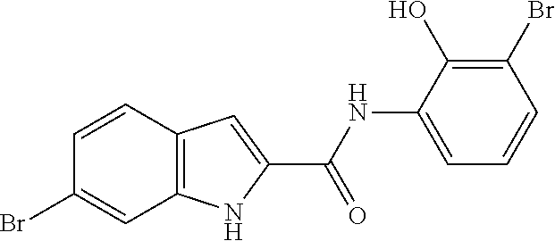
C1(Br)=C(O)C(NC(C2=CC3=C(N2)C=C(Br)C=C3)=O)=CC=C1
